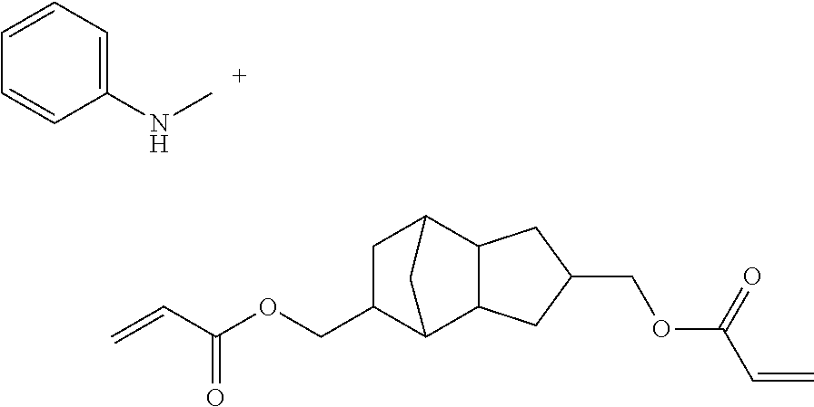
C1(NC)=CC=CC=C1.C=CC(OCC1C2C3C(C(C1)C2)CC(COC(C=C)=O)C3)=O
